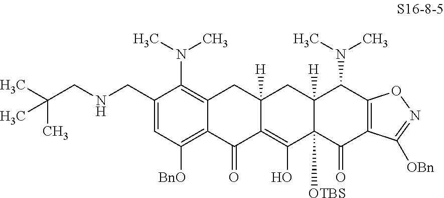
C1(CNCC(C)(C)C)=CC([BnO])=C2C(=C1N(C)C)CC1([H])C(=C(O)C3([OTBS])C([H])(C1)C(N(C)C)C1=C(C3=O)C([OBn])=NO1)C2=O
